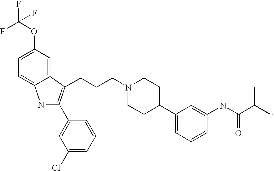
C1(Cl)=CC=CC(C2=C(CCCN3CCC(C4=CC=CC(NC(=O)C(C)C)=C4)CC3)C3=CC(OC(F)(F)F)=CC=C3N2)=C1
